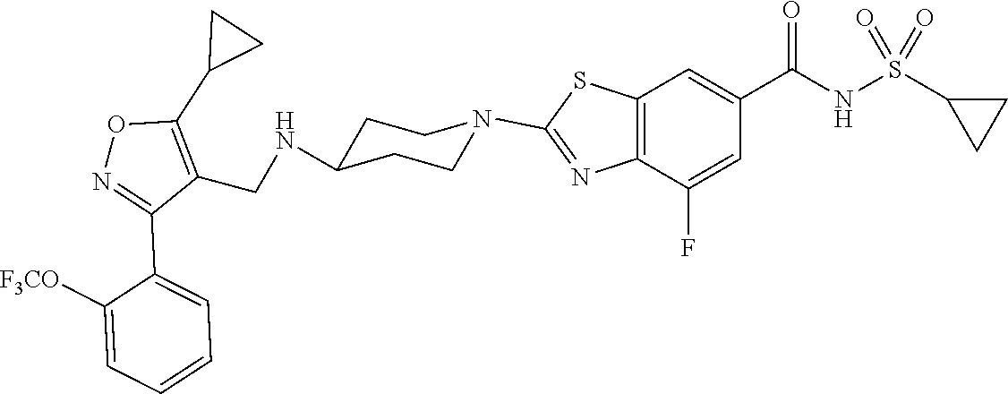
C1CC(NCC2=C(C3CC3)ON=C2C2=CC=CC=C2[F3CO])CCN1C1=NC2=C(C=C(C(NS(C3CC3)(=O)=O)=O)C=C2F)S1
